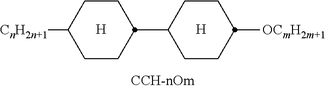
C1C(C2CCC([CnH2n+1])CC2)CCC([OCmH2m+1])C1
